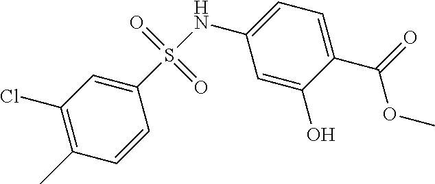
C1(S(NC2=CC=C(C(=O)OC)C(O)=C2)(=O)=O)=CC(Cl)=C(C)C=C1
